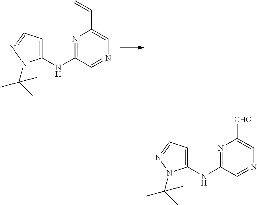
N1=C(NC2=CC=NN2C(C)(C)C)C=NC=C1C=C.N1=C(NC2=CC=NN2C(C)(C)C)C=NC=C1[CHO]
